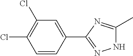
C1=CC(C2=NNC(C)=N2)=CC(Cl)=C1Cl
